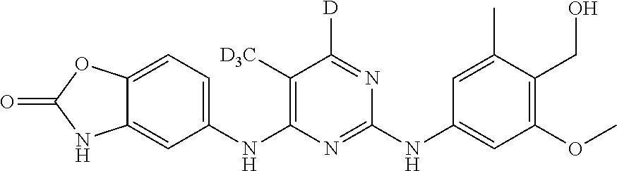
C1([D3C])=C(NC2=CC=C3C(=C2)NC(=O)O3)N=C(NC2=CC(OC)=C(CO)C(C)=C2)N=C1[D]
